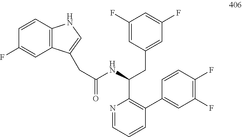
C12=C(C=CC(F)=C1)NC=C2CC(NC(CC1=CC(F)=CC(F)=C1)C1=C(C2=CC(F)=C(F)C=C2)C=CC=N1)=O
